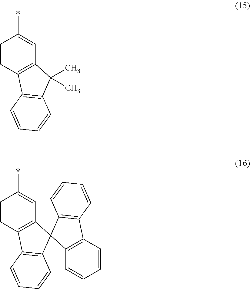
C1=CC2=C(C=C1*)C(C)(C)C1=C2C=CC=C1.C1=CC2=C(C=C1*)C1(C3=C2C=CC=C3)C2=C(C3=C1C=CC=C3)C=CC=C2
